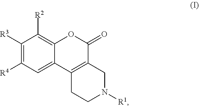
C1([R3])=C([R4])C=C2C(=C1[R2])OC(=O)C1=C2CCN([R1])C1
